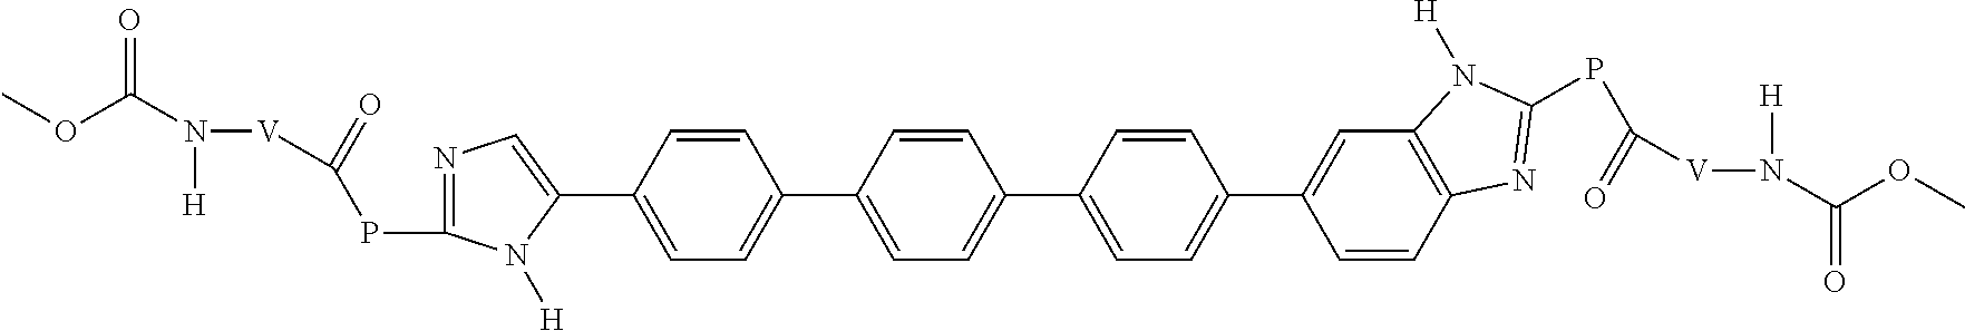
C1=CC(C2=CN=C(PC(=O)[V]N([H])C(OC)=O)N2[H])=CC=C1C1=CC=C(C2=CC=C(C3=CC4=C(C=C3)N=C(PC([V]N(C(OC)=O)[H])=O)N4[H])C=C2)C=C1
